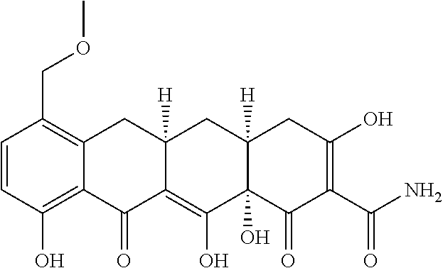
C1=CC(O)=C2C(=C1COC)CC1([H])C(=C(O)C3(O)C([H])(C1)CC(O)=C(C(N)=O)C3=O)C2=O
